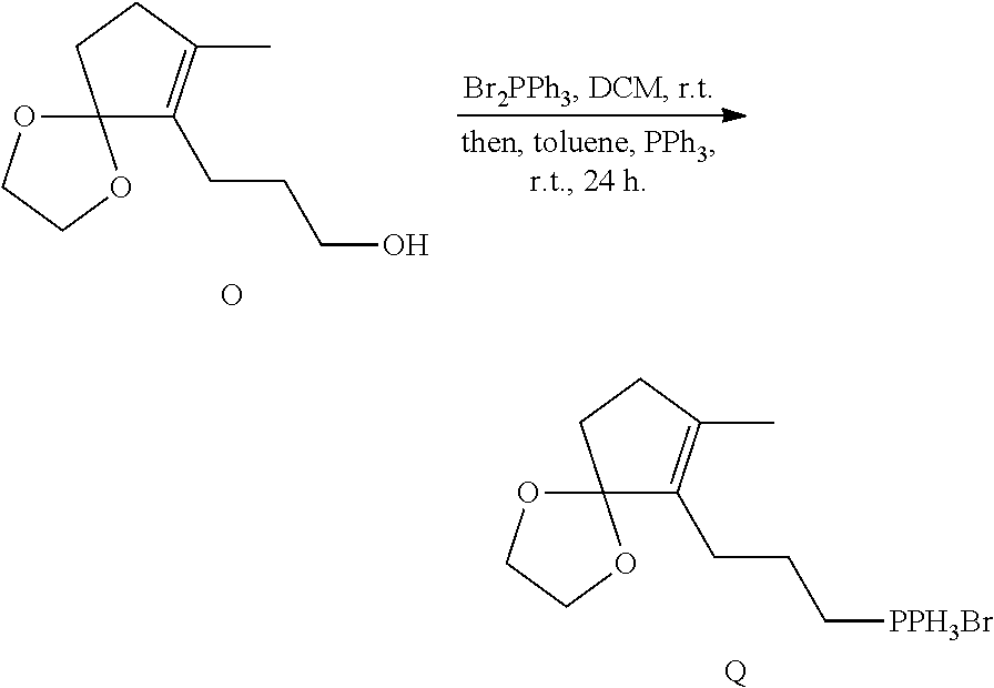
C12(C(CCC[PPH3Br])=C(C)CC1)OCCO2.[Q].C12(C(CCCO)=C(C)CC1)OCCO2.O
